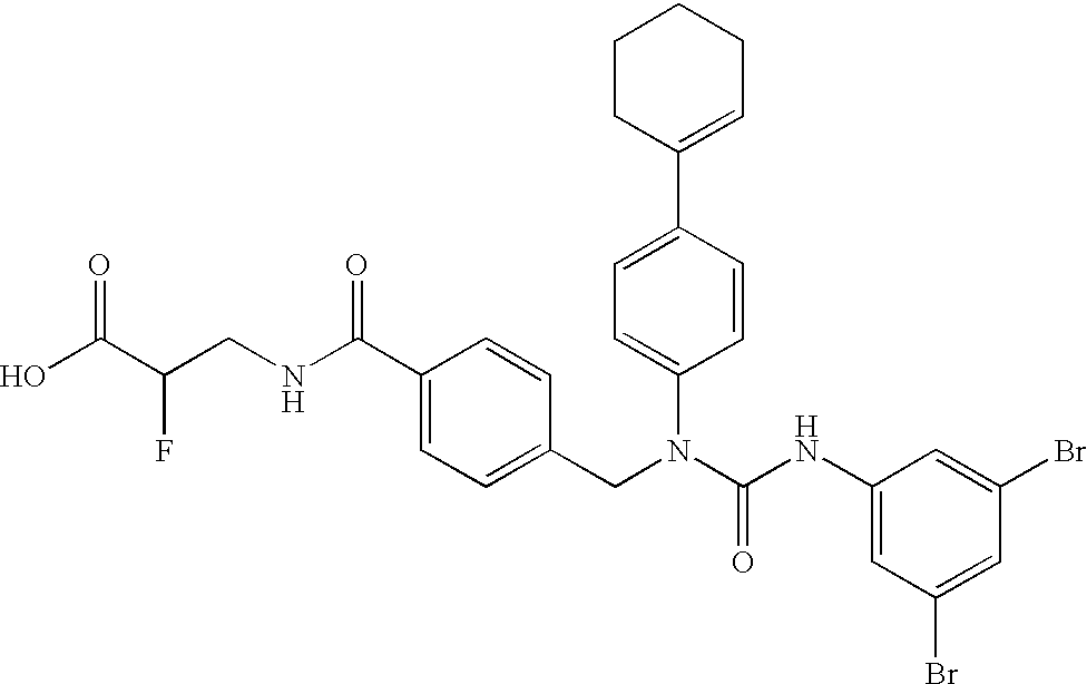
OC(C(CNC(C1=CC=C(CN(C(NC2=CC(Br)=CC(Br)=C2)=O)C2=CC=C(C3=CCCCC3)C=C2)C=C1)=O)F)=O
